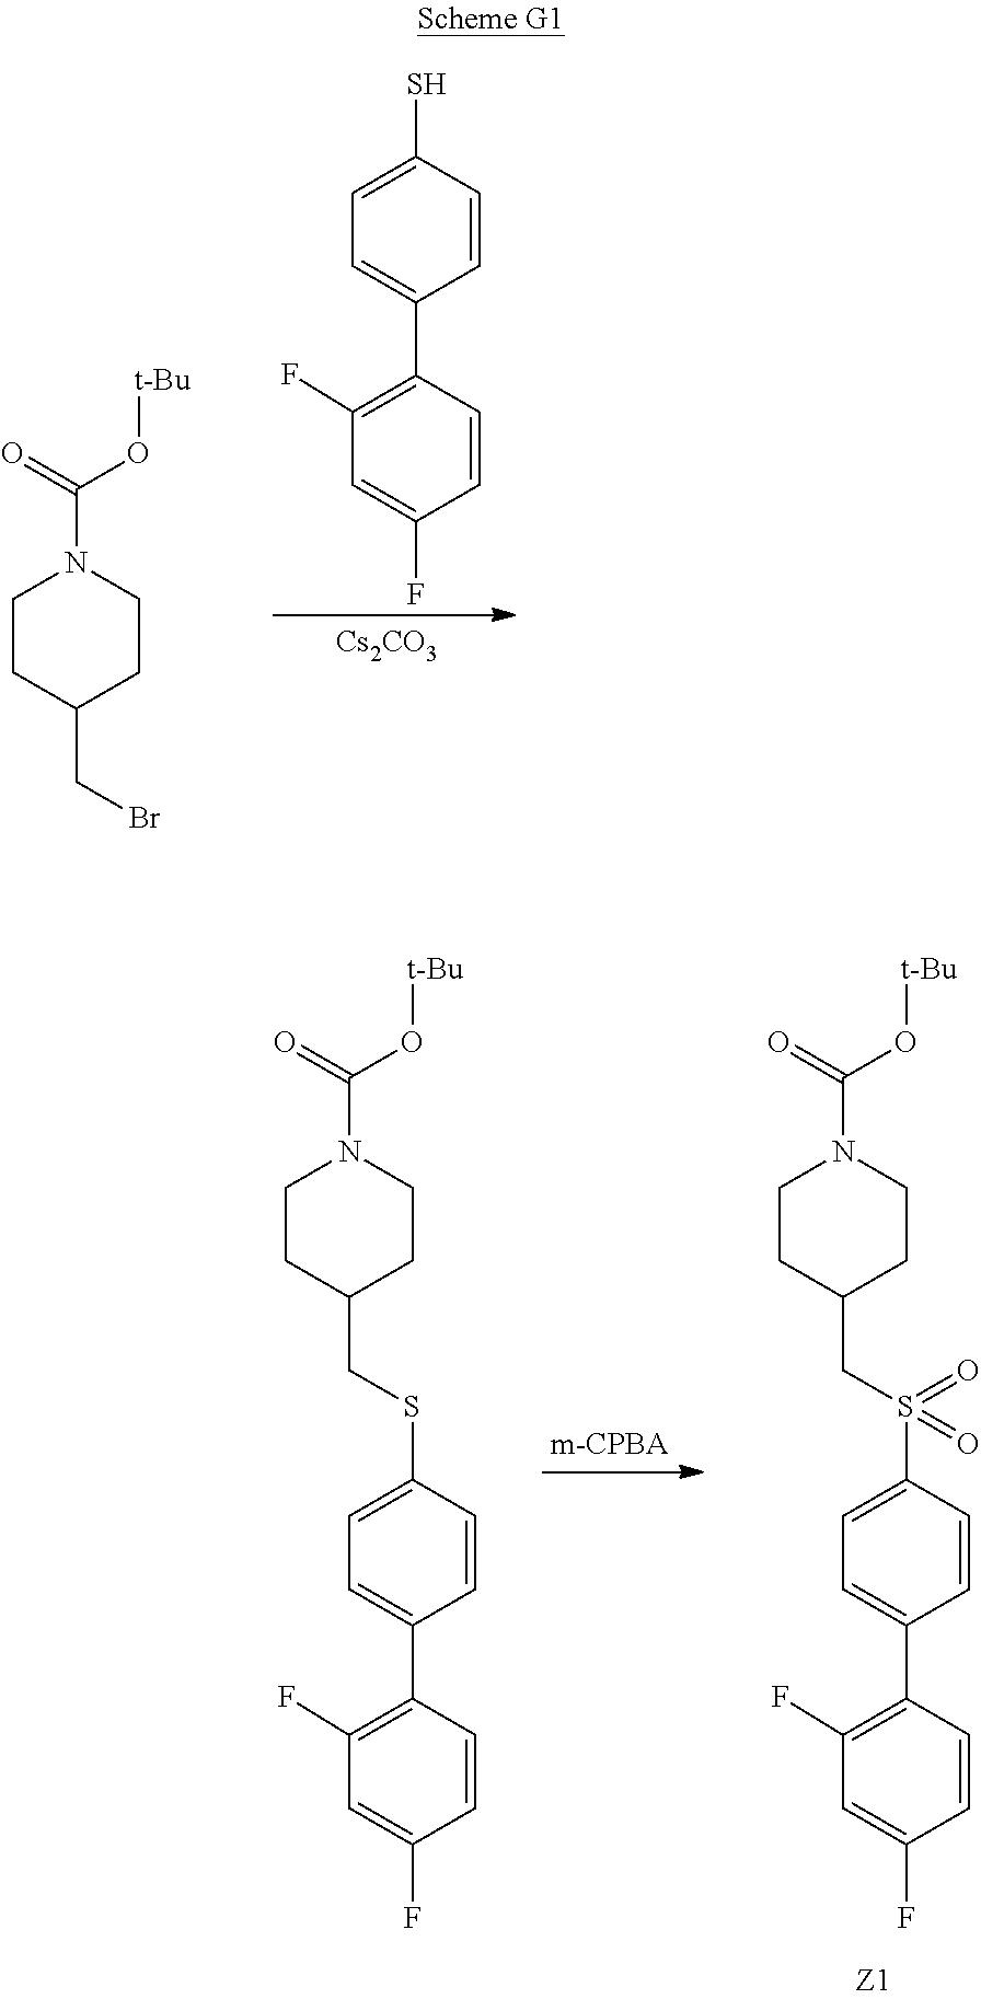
[Cs2CO3].C1(F)=C(C2=CC=C(S)C=C2)C=CC(F)=C1.C1CC(CBr)CCN1C(O[t-Bu])=O.C1(F)=C(C2=CC=C(S(=O)(=O)CC3CCN(C(=O)O[t-Bu])CC3)C=C2)C=CC(F)=C1.[m-CPBA].C1(F)=C(C2=CC=C(SCC3CCN(C(=O)O[t-Bu])CC3)C=C2)C=CC(F)=C1
